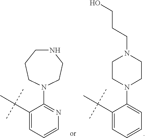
C1(C(C)(C)C)=CC=CN=C1N1CCNCCC1.C1(C(C)(C)C)=CC=CC=C1N1CCN(CCCO)CC1
